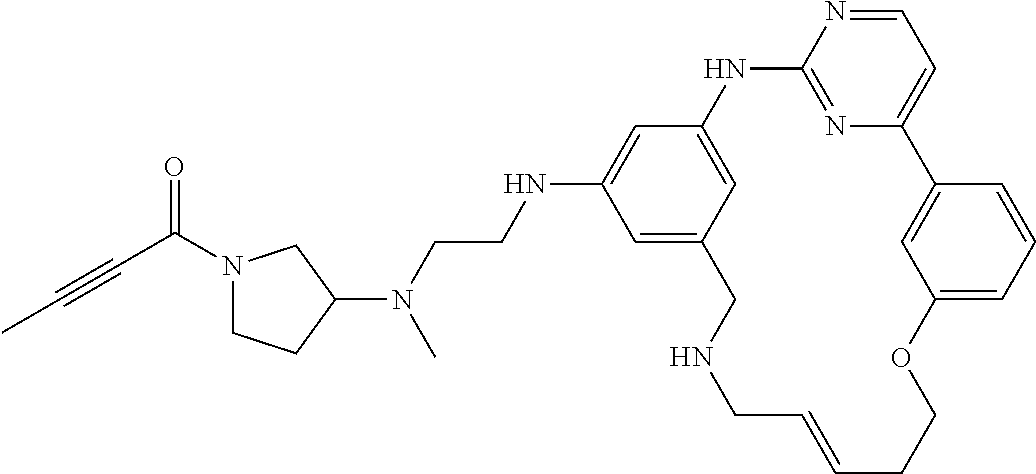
C1=NC2=NC(=C1)C1=CC(=CC=C1)OCCC=CCNCC1=CC(NCCN(C3CN(C(C#CC)=O)CC3)C)=CC(=C1)N2
